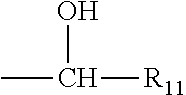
CC([R11])O
